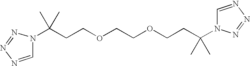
C(CCOCCOCCC(C)(C)N1C=NN=N1)(C)(C)N1C=NN=N1
